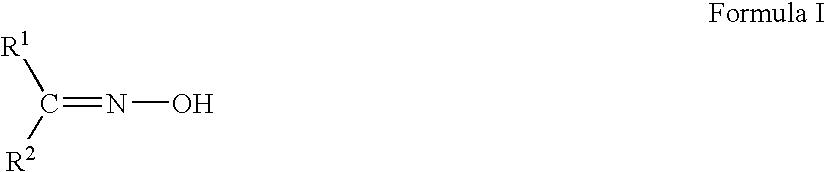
C(=NO)([R1])[R2]
